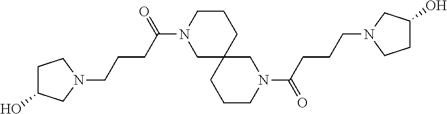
C1C(O)CN(CCCC(N2CC3(CCC2)CN(C(CCCN2CC(O)CC2)=O)CCC3)=O)C1
